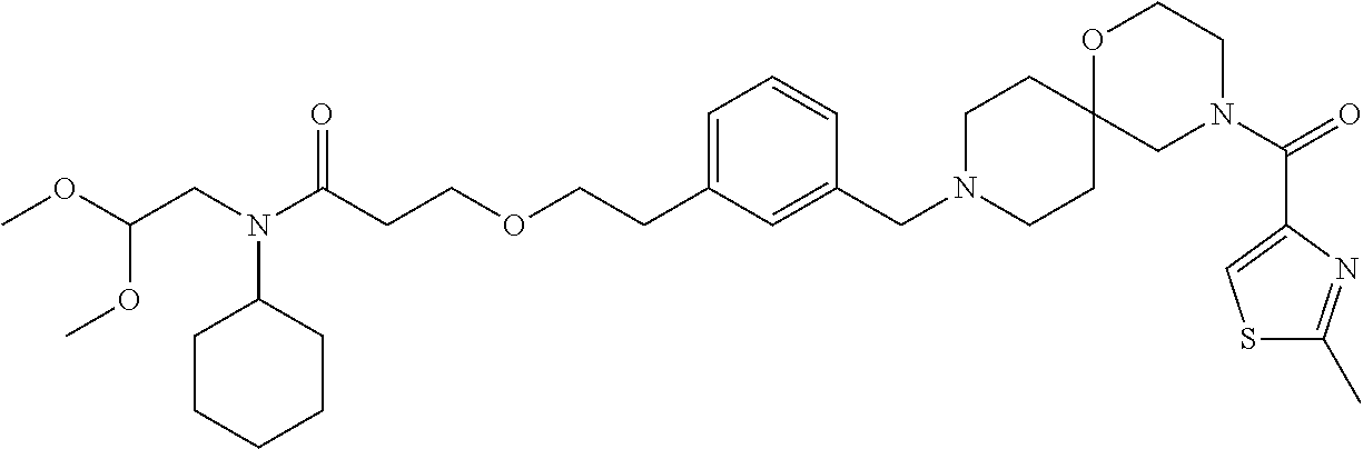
C1CC2(CCN1CC1=CC(CCOCCC(N(CC(OC)OC)C3CCCCC3)=O)=CC=C1)CN(C(=O)C1=CSC(C)=N1)CCO2
